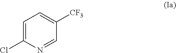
C1=C(Cl)N=CC([CF3])=C1
